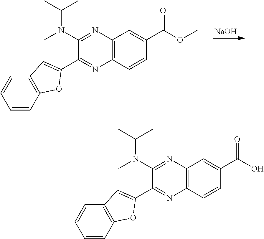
[NaOH].C12=C(C=CC(C(OC)=O)=C1)N=C(C1=CC3=C(C=CC=C3)O1)C(N(C)C(C)C)=N2.C12=C(C=CC(C(O)=O)=C1)N=C(C1=CC3=C(C=CC=C3)O1)C(N(C)C(C)C)=N2
